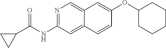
N1=C(NC(=O)C2CC2)C=C2C(=C1)C=C(OC1CCCCC1)C=C2
